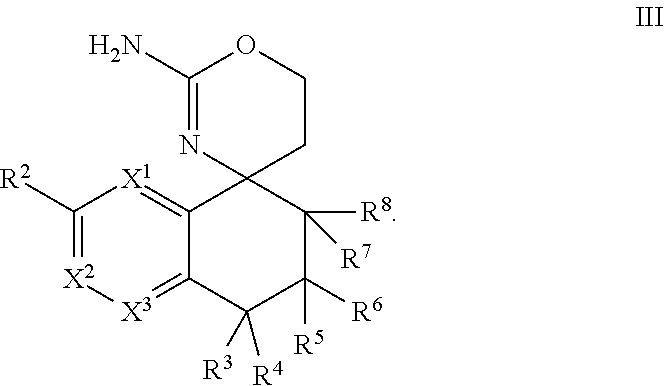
[R2]C1=[X2][X3]=C2C(=[X1]1)C1(C([R8])([R7])C([R6])([R5])C2([R3])[R4])CCOC(N)=N1
